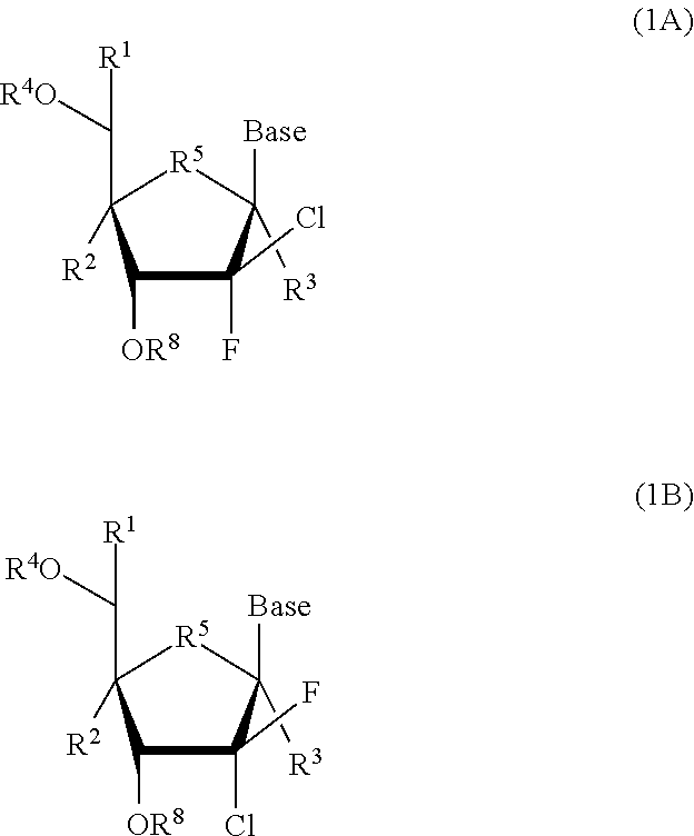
C1([OR8])C(Cl)(F)C([Base])([R3])[R5]C1(C([R1])[R4O])[R2].C1([OR8])C(F)(Cl)C([Base])([R3])[R5]C1(C([R1])[R4O])[R2]
